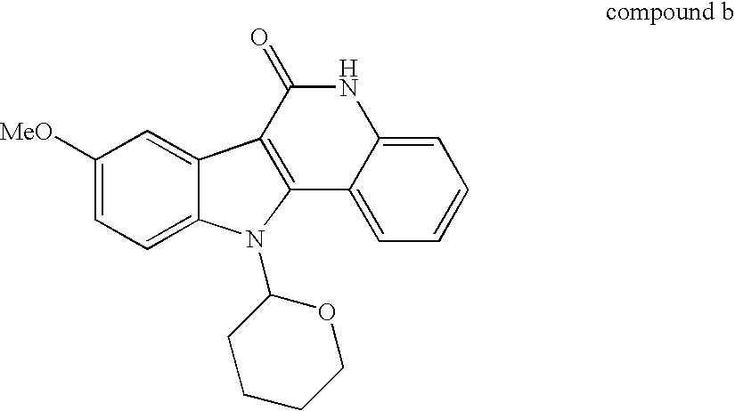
C1([MeO])=CC=C2C(=C1)C1=C(C3=CC=CC=C3NC1=O)N2C1CCCCO1
